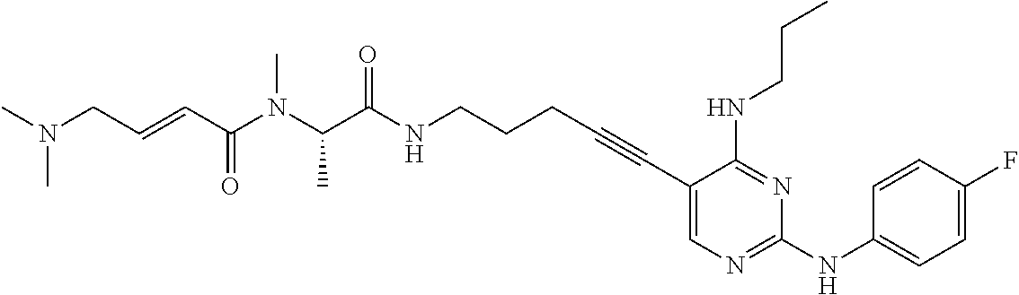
C(C(NCCCC#CC1=CN=C(NC2=CC=C(F)C=C2)N=C1NCCC)=O)(N(C(C=CCN(C)C)=O)C)C
